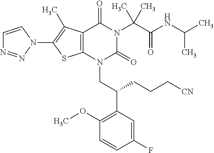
C12=C(C(C)=C(N3N=NC=C3)S1)C(=O)N(C(C(=O)NC(C)C)(C)C)C(=O)N2CC(C1=C(OC)C=CC(F)=C1)CCC[CN]
